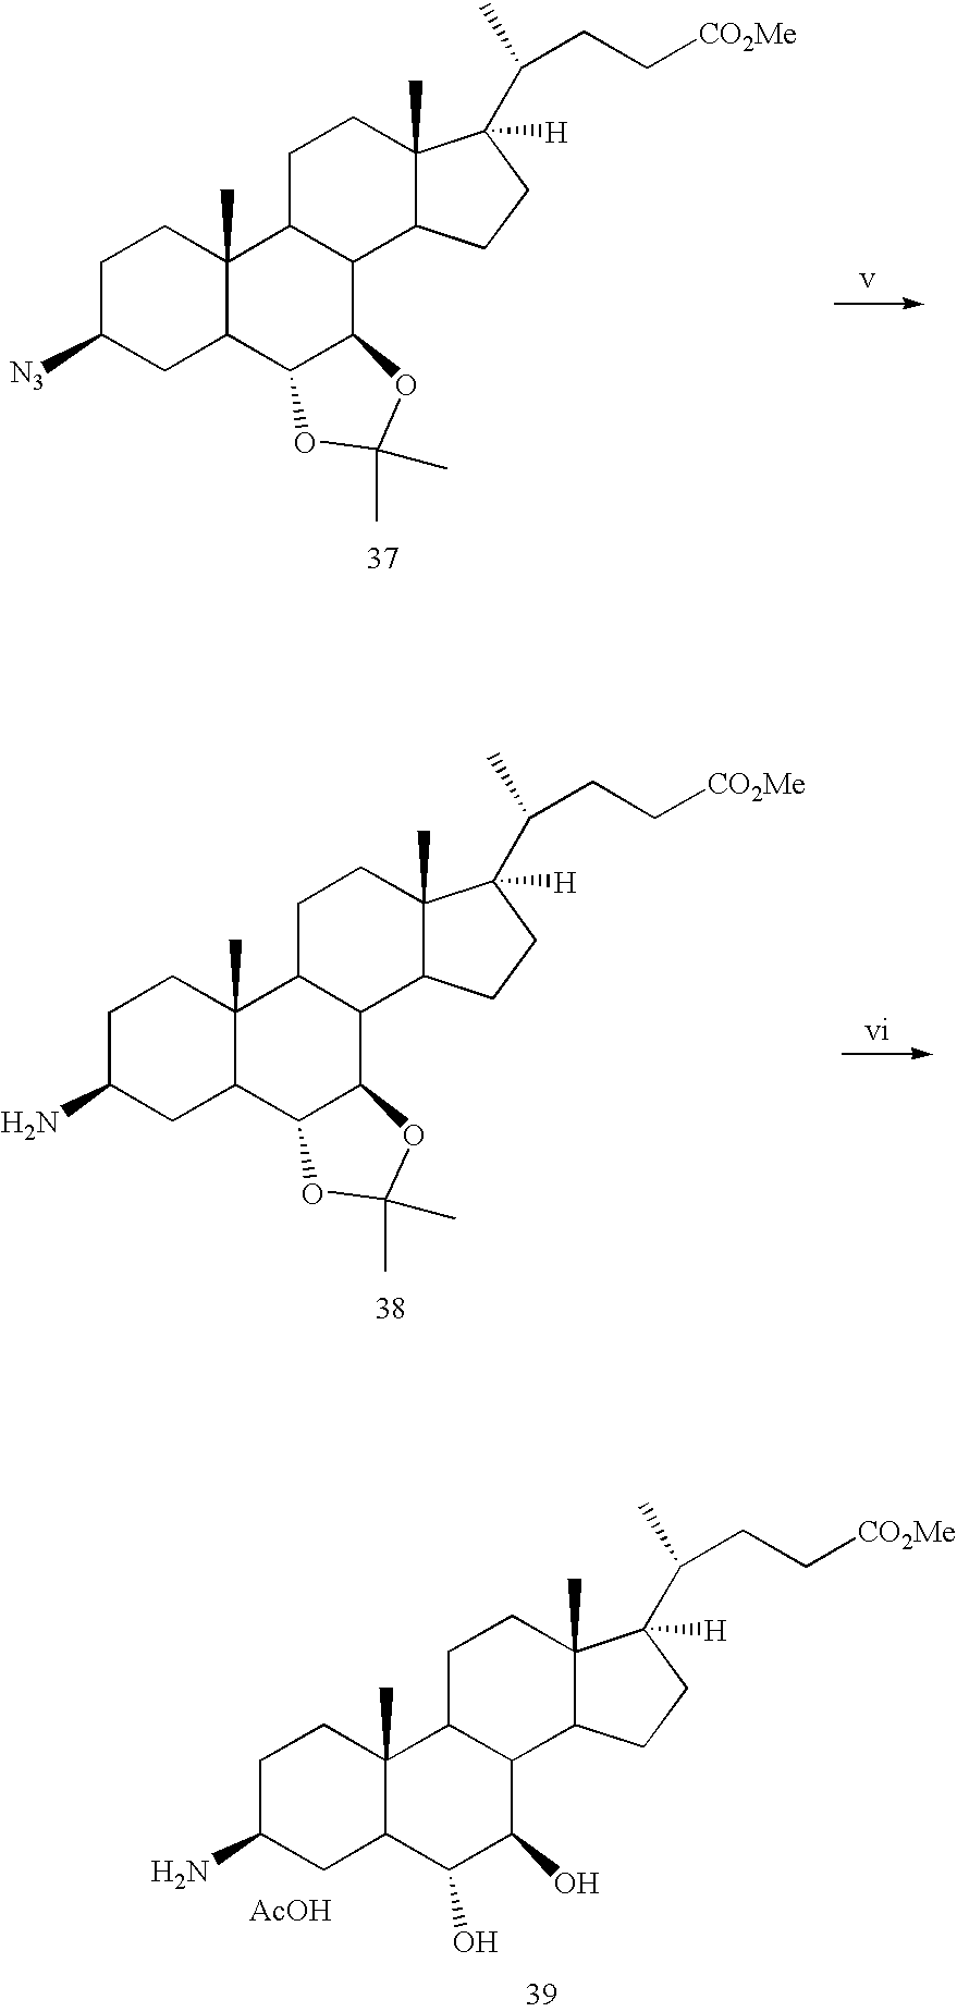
C1C([N3])CC2C(C)(C1)C1C(C3C2OC(C)(C)O3)C2C(C)(CC1)C(C(C)CC[CO2Me])([H])CC2.C1C(N)CC2C(C)(C1)C1C(C3C2OC(C)(C)O3)C2C(C)(CC1)C(C(C)CC[CO2Me])([H])CC2.C1C(N)CC2C(C)(C1)C1C(C(O)C2O)C2C(C)(CC1)C(C(C)CC[CO2Me])([H])CC2.[AcOH]
